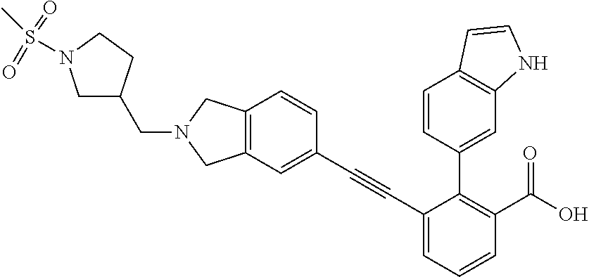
C1(C#CC2=CC3=C(C=C2)CN(CC2CN(S(=O)(=O)C)CC2)C3)=CC=CC(C(O)=O)=C1C1=CC2=C(C=C1)C=CN2
